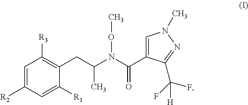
C1=C([R2])C=C([R1])C(CC(N(C(C2=CN(C)N=C2C(F)(F)[H])=O)OC)C)=C1[R3]
